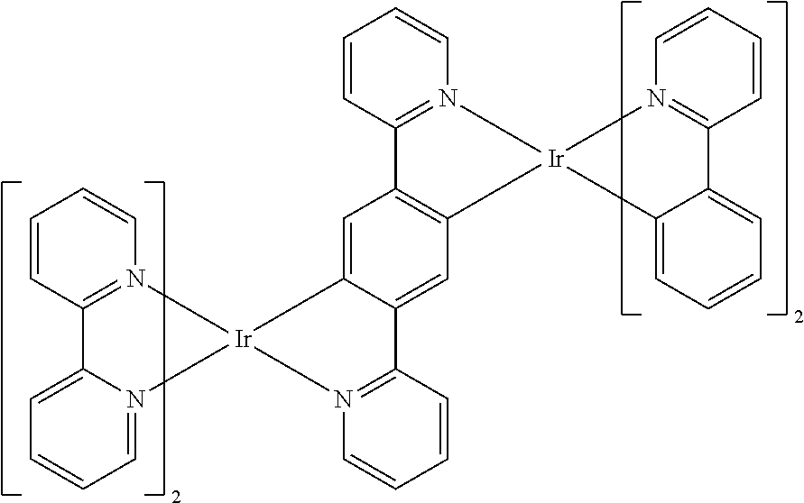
C1=CC2=N(C=C1)[Ir]1(N3=CC=CC=C23)C2=CC3=C(C=C2C2=N1C=CC=C2)[Ir]1(N2=C3C=CC=C2)N2=C(C=CC=C2)C2=CC=CC=C21
